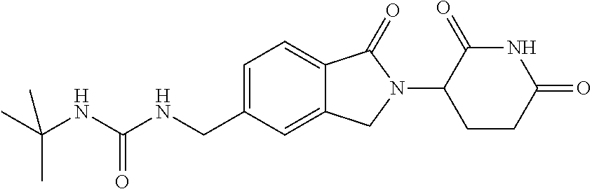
C(NC(NCC1=CC=C2C(=C1)CN(C1CCC(=O)NC1=O)C2=O)=O)(C)(C)C
